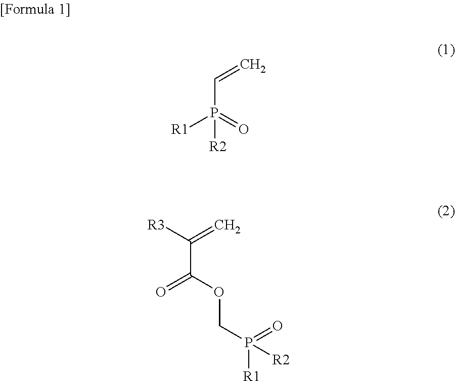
C(P([R1])(=O)[R2])=C.C(C(OCP([R2])(=O)[R1])=O)([R3])=C
